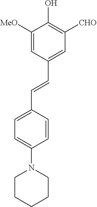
C1=C([MeO])C(O)=C([CHO])C=C1C=CC1=CC=C(N2CCCCC2)C=C1
